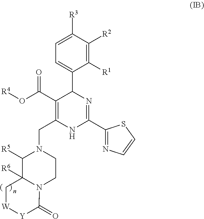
C(N1C([R5])C2([R6])N(CC1)C(=O)[Y][W]C2)C1=C(C(=O)O[R4])C(C2=CC=C([R3])C([R2])=C2[R1])N=C(C2=NC=CS2)N1
